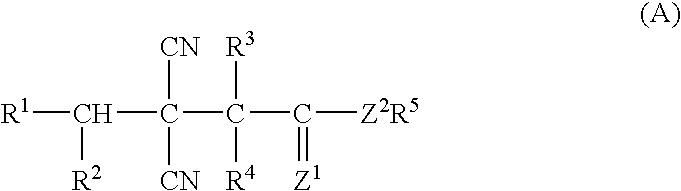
[R1]C([R2])C([CN])([CN])C([R4])([R3])C(=[Z1])[Z2R5]
